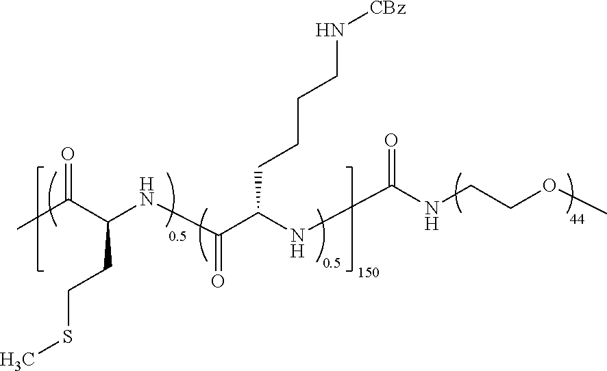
CC(C(NC(C(NC(NCCOC)=O)CCCCN[CBz])=O)CCSC)=O
